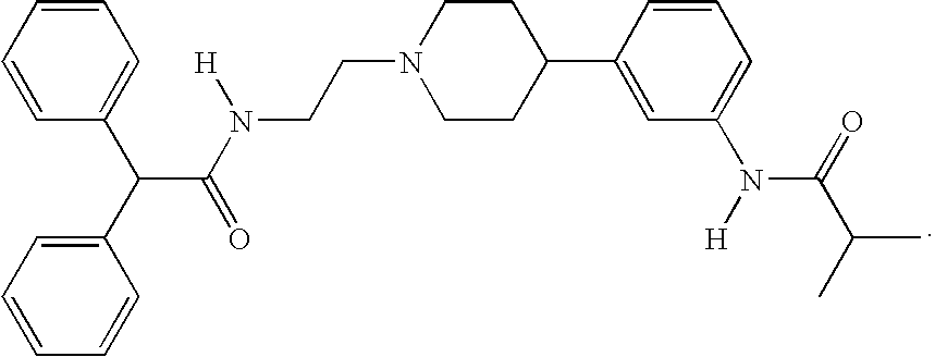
C1=CC(C(C2=CC=CC=C2)C(=O)N([H])CCN2CCC(C3=CC(N(C(=O)C(C)C)[H])=CC=C3)CC2)=CC=C1
